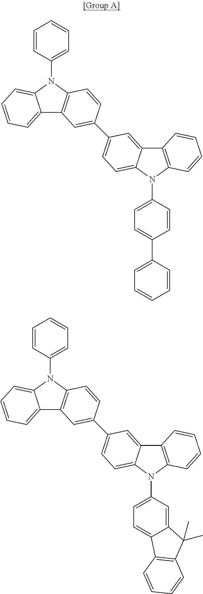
C1=CC(N2C3=CC=CC=C3C3=C2C=CC(C2=CC=C4N(C5=CC=C(C6=CC=CC=C6)C=C5)C5=C(C4=C2)C=CC=C5)=C3)=CC=C1.C1=CC(N2C3=CC=CC=C3C3=C2C=CC(C2=CC=C4N(C5=CC=C6C(=C5)C(C)(C)C5=C6C=CC=C5)C5=C(C4=C2)C=CC=C5)=C3)=CC=C1
